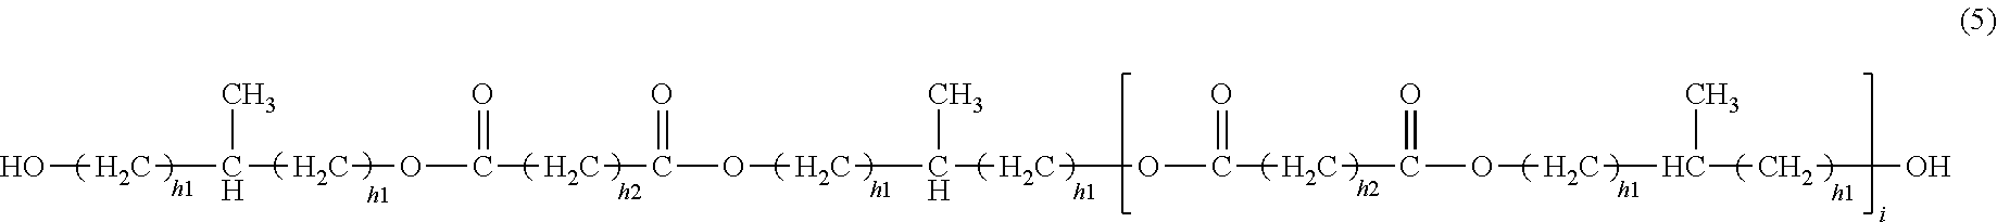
OCC(C)COC(=O)CC(=O)OCC(C)COC(=O)CC(=O)OCC(C)CO
